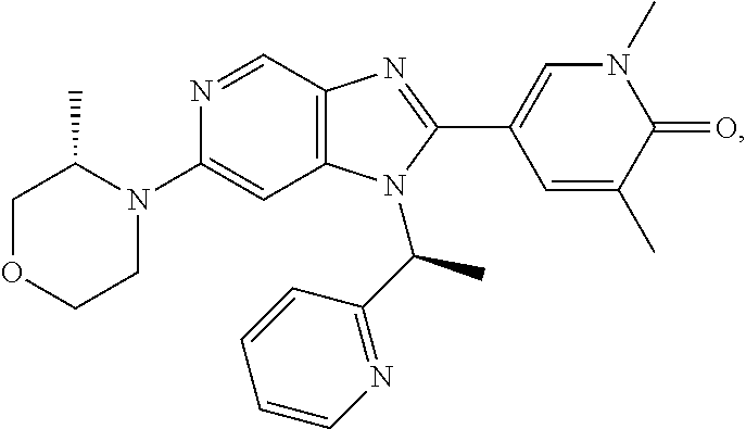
C1(N2C(C)COCC2)=CC2=C(C=N1)N=C(C1=CN(C)C(=O)C(C)=C1)N2C(C1=NC=CC=C1)C
